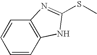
C1=CC2=C(C=C1)NC(SC)=N2
